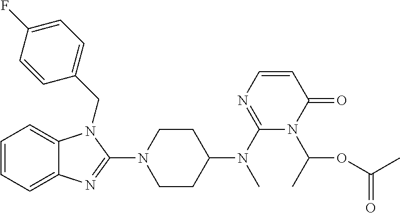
C1=CC=C2C(=C1)N(CC1=CC=C(F)C=C1)C(N1CCC(N(C3=NC=CC(=O)N3C(OC(C)=O)C)C)CC1)=N2
